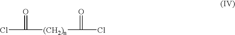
[(CH2)n](C(=O)Cl)C(=O)Cl
